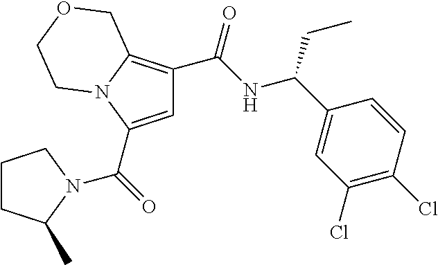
C1=C(C(=O)N2C(C)CCC2)N2C(=C1C(NC(C1=CC(Cl)=C(Cl)C=C1)CC)=O)COCC2
